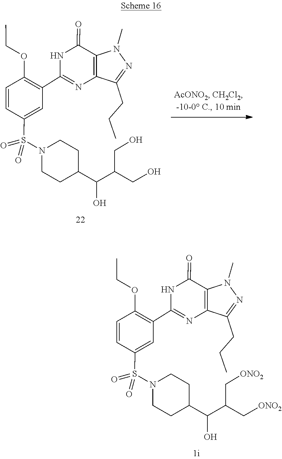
C1(C(O)C(CO)CO)CCN(S(=O)(=O)C2=CC(C3=NC4=C(N(C)N=C4CCC)C(=O)N3)=C(OCC)C=C2)CC1.C1(C(O)C(C[ONO2])C[ONO2])CCN(S(=O)(=O)C2=CC(C3=NC4=C(N(C)N=C4CCC)C(=O)N3)=C(OCC)C=C2)CC1
